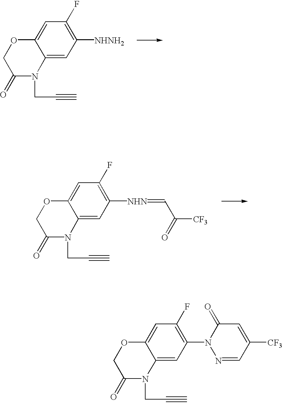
C12=CC([NHNH2])=C(F)C=C1OCC(=O)N2CC#C.C12=CC([NHN]=CC(=O)[CF3])=C(F)C=C1OCC(=O)N2CC#C.C12=CC(N3N=CC([CF3])=CC3=O)=C(F)C=C1OCC(=O)N2CC#C
